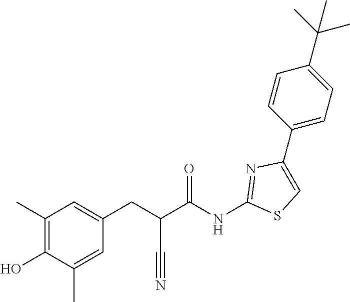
C1(C2=CC=C(C(C)(C)C)C=C2)=CSC(NC(C(CC2=CC(C)=C(O)C(C)=C2)C#N)=O)=N1
